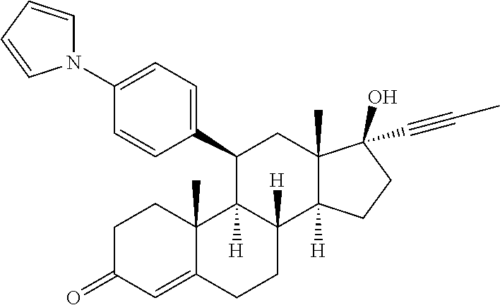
C1C(=O)C=C2C(C)(C1)C1([H])C([H])(CC2)C2([H])C(C)(CC1C1=CC=C(N3C=CC=C3)C=C1)C(O)(C#CC)CC2
